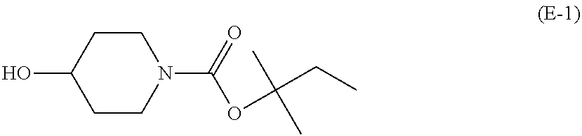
C1C(O)CCN(C(=O)OC(CC)(C)C)C1
